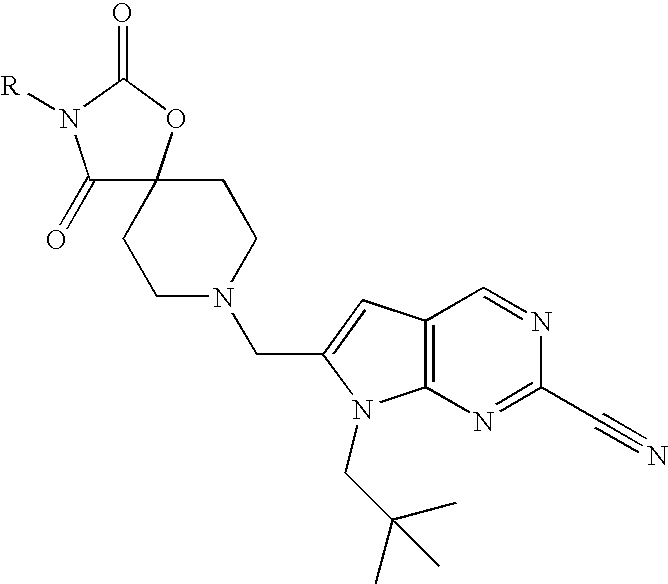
C1(=O)C2(OC(=O)N1[R])CCN(CC1=CC3=C(N1CC(C)(C)C)N=C(C#N)N=C3)CC2
